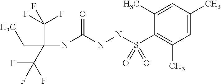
CCC(NC(NNS(C1=C(C)C=C(C)C=C1C)(=O)=O)=O)(C(F)(F)F)C(F)(F)F
